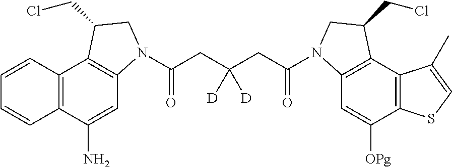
C12=C(C(N)=CC3=C1C(CCl)CN3C(CC(CC(=O)N1C3=C(C4=C(C([OPg])=C3)SC=C4C)C(CCl)C1)([D])[D])=O)C=CC=C2
